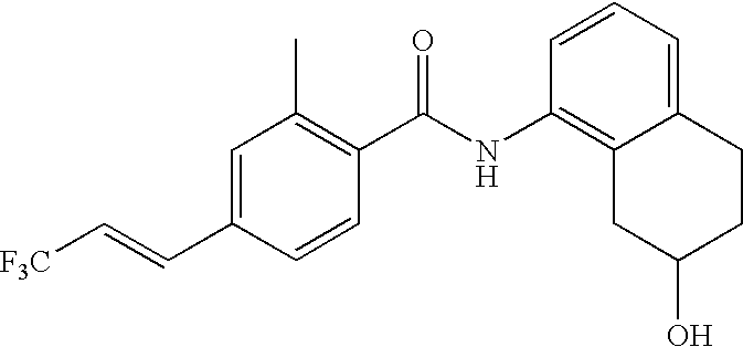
C1=C(C=C[F3C])C=CC(C(NC2=C3C(=CC=C2)CCC(O)C3)=O)=C1C
